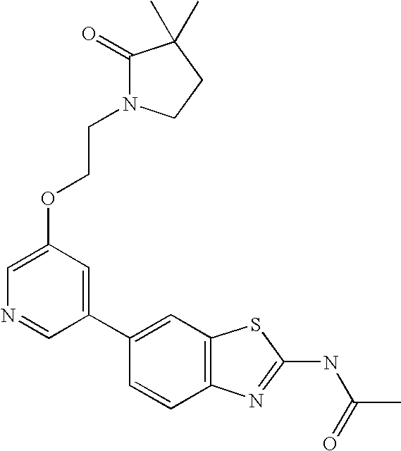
C1(C2=CC3=C(C=C2)N=C(NC(=O)C)S3)=CC(OCCN2C(=O)C(C)(C)CC2)=CN=C1
